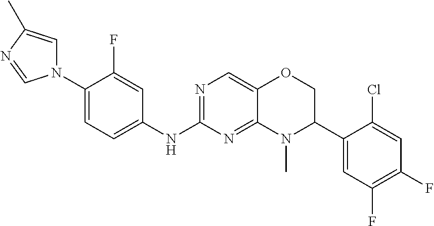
C1(N2C=C(C)N=C2)=CC=C(NC2=NC=C3C(=N2)N(C)C(C2=CC(F)=C(F)C=C2Cl)CO3)C=C1F
